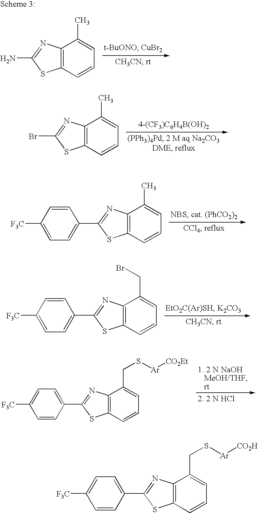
C12=C(C=CC=C1C)SC(N)=N2.C12=C(C=CC=C1C)SC(Br)=N2.C12=C(C=CC=C1C)SC(C1=CC=C([F3C])C=C1)=N2.C12=C(C=CC=C1CBr)SC(C1=CC=C([F3C])C=C1)=N2.C12=C(C=CC=C1CS[Ar][CO2Et])SC(C1=CC=C([F3C])C=C1)=N2.C12=C(C=CC=C1CS[Ar][CO2H])SC(C1=CC=C([F3C])C=C1)=N2
